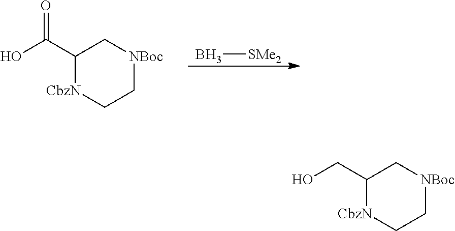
B[SMe2].C1(C(O)=O)[CbzN]CC[NBoc]C1.C1(CO)[CbzN]CC[NBoc]C1
